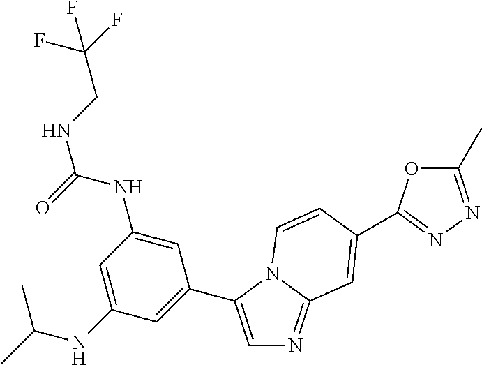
C1=C(C2=CC(NC(C)C)=CC(NC(NCC(F)(F)F)=O)=C2)N2C(=N1)C=C(C1=NN=C(C)O1)C=C2
